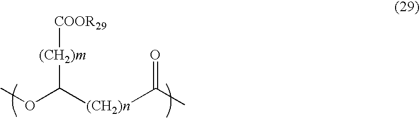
COC([(CH2)n]C(C)=O)[(CH2)m][COOR29]
